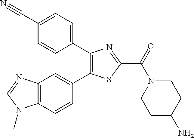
C1(C2=CC=C(C#N)C=C2)=C(C2=CC3=C(C=C2)N(C)C=N3)SC(C(N2CCC(N)CC2)=O)=N1
